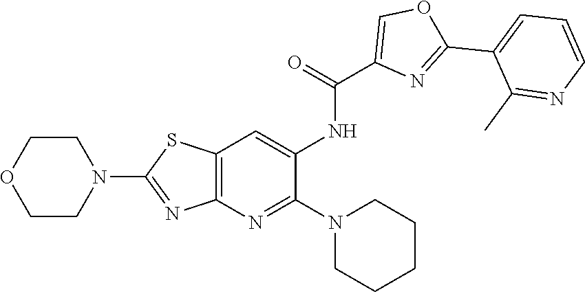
N1(C2=NC3=C(SC(N4CCOCC4)=N3)C=C2NC(=O)C2=COC(C3=CC=CN=C3C)=N2)CCCCC1
